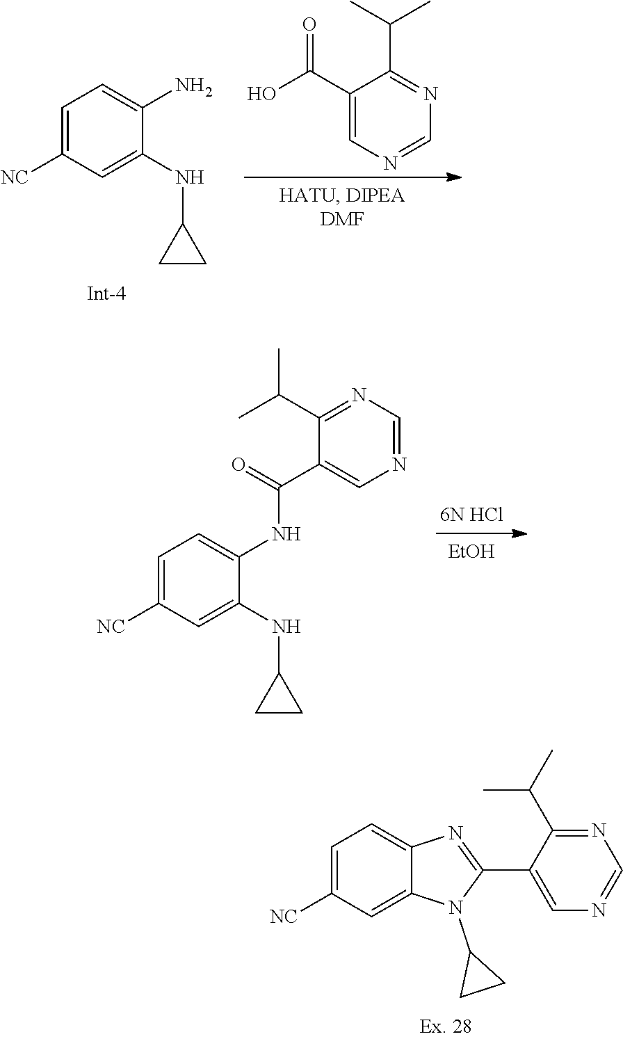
[6N HCl].[EtOH].C1=C([NC])C=C(NC2CC2)C(NC(C2=CN=CN=C2C(C)C)=O)=C1.C1=C([NC])C=C2C(=C1)N=C(C1=CN=CN=C1C(C)C)N2C1CC1.C1=C([NC])C=C(NC2CC2)C(N)=C1.C1(C(O)=O)=CN=CN=C1C(C)C
